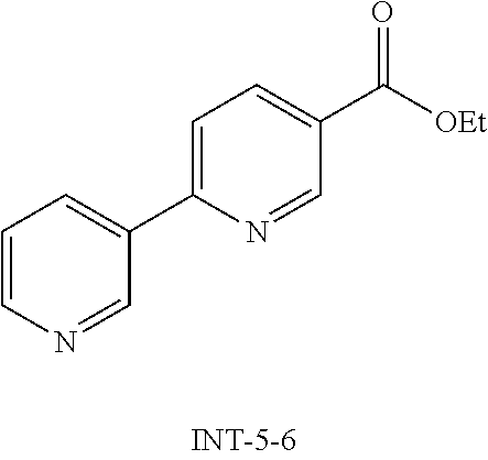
C1=CN=CC(C2=CC=C(C([OEt])=O)C=N2)=C1
